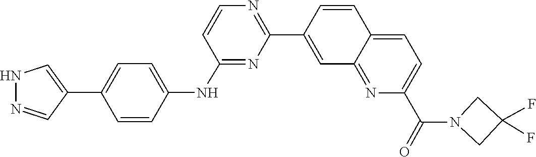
C1(F)(F)CN(C(C2=CC=C3C=CC(C4=NC=CC(NC5=CC=C(C6=CNN=C6)C=C5)=N4)=CC3=N2)=O)C1
